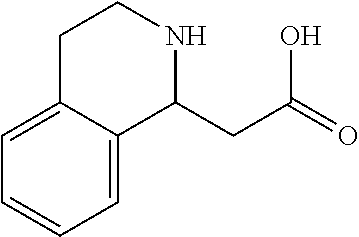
C1=C2C(=CC=C1)C(CC(O)=O)NCC2
